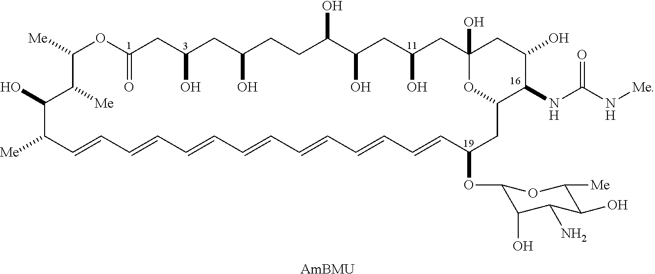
C1=CC=CC=CC=CC=CC=CC=CC(OC2C(O)C(N)C(O)C([Me])O2)CC2OC(O)(CC(O)C2NC(N[Me])=O)CC(O)CC(O)C(O)CCC(O)CC(O)CC(=O)OC([Me])C([Me])C(O)C1[Me].[AmBMU]
